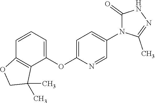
C1=CC=C(OC2=CC=C(N3C(=O)NN=C3C)C=N2)C2=C1OCC2(C)C
